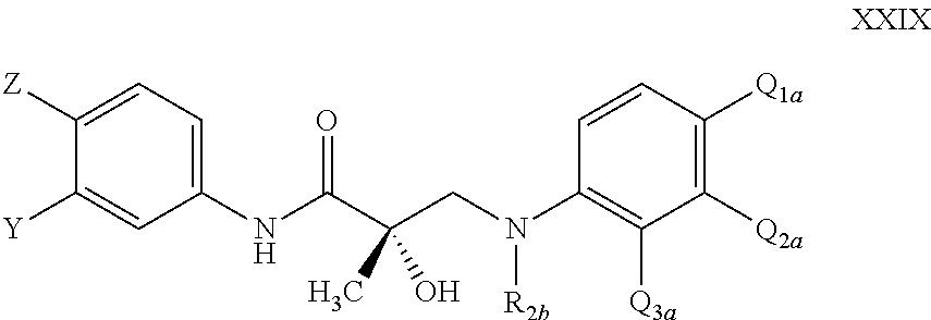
C1(NC(C(CN(C2=C([Q3a])C([Q2a])=C([Q1a])C=C2)[R2b])(C)O)=O)=CC=C([Z])C([Y])=C1
